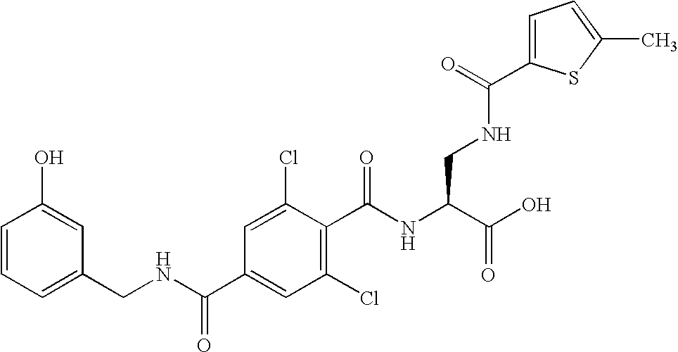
C1=CC=C(CNC(C2=CC(Cl)=C(C(NC(C(O)=O)CNC(C3=CC=C(C)S3)=O)=O)C(Cl)=C2)=O)C=C1O
